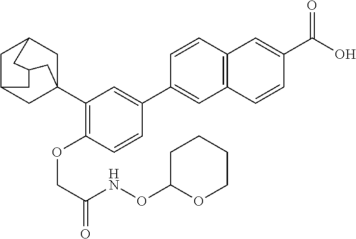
C1C2CC3(C4=C(OCC(NOC5OCCCC5)=O)C=CC(C5=CC6=C(C=C5)C=C(C(O)=O)C=C6)=C4)CC1CC(C2)C3
